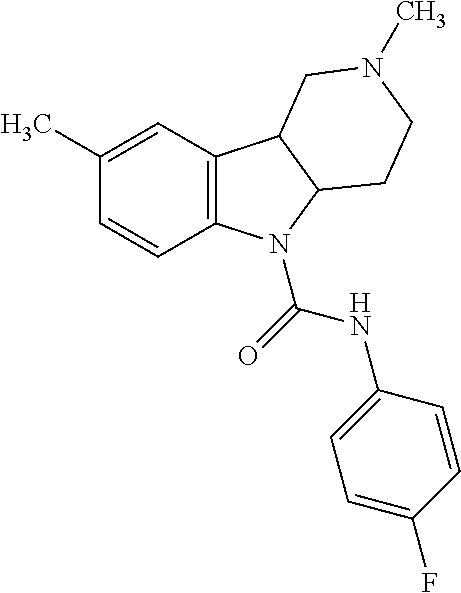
C1(C)=CC2=C(C=C1)N(C(=O)NC1=CC=C(F)C=C1)C1C2CN(C)CC1
